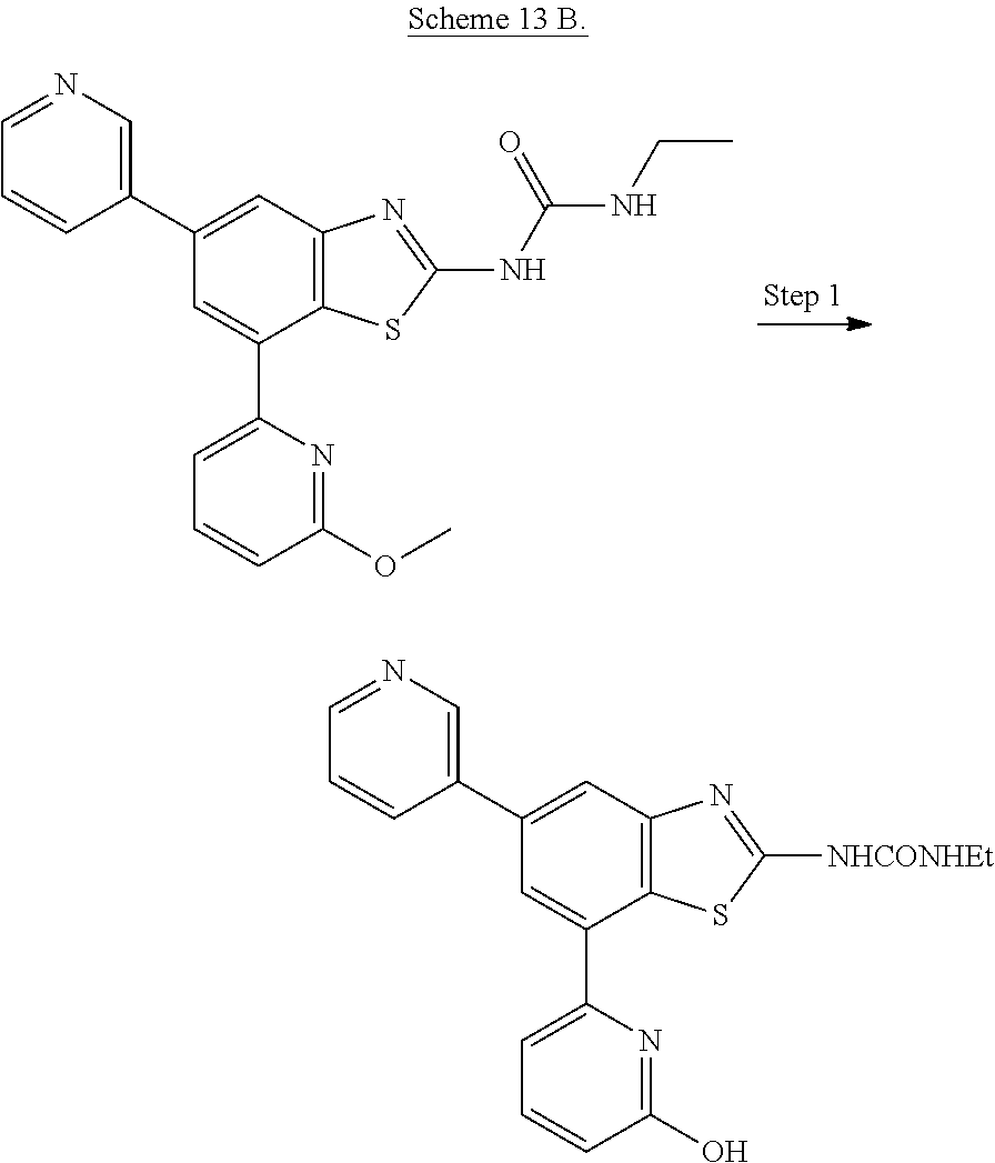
C12=C(C=C(C3=CN=CC=C3)C=C1C1=CC=CC(OC)=N1)N=C(NC(=O)NCC)S2.C12=C(C=C(C3=CN=CC=C3)C=C1C1=CC=CC(O)=N1)N=C([NHCONHEt])S2
